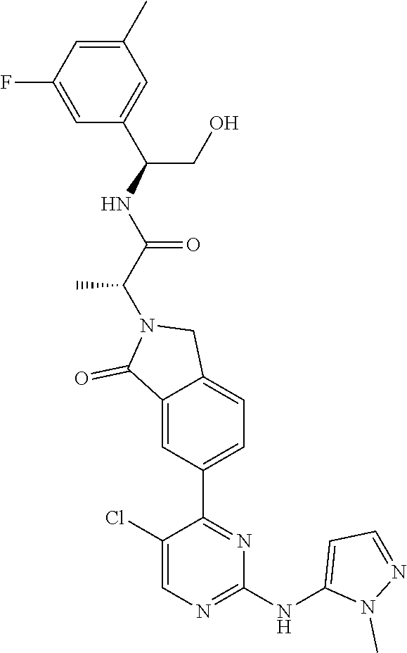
C1=C(F)C=C(C)C=C1C(NC(C(N1C(=O)C2=CC(C3=NC(NC4=CC=NN4C)=NC=C3Cl)=CC=C2C1)C)=O)CO
